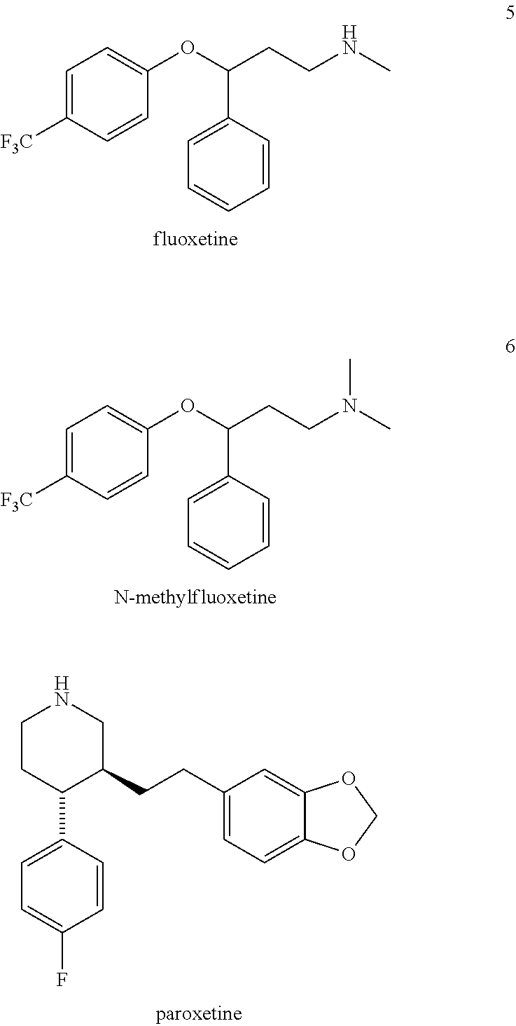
C1=C([F3C])C=CC(OC(CCNC)C2=CC=CC=C2)=C1.C1=C([F3C])C=CC(OC(CCN(C)C)C2=CC=CC=C2)=C1.C1CC(C2=CC=C(F)C=C2)C(CCC2=CC=C3C(=C2)OCO3)CN1
